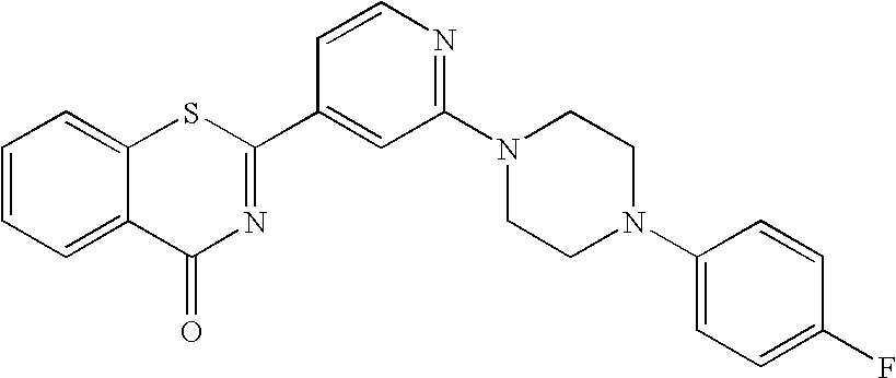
C1=CC=C2C(=C1)SC(C1=CC(N3CCN(C4=CC=C(F)C=C4)CC3)=NC=C1)=NC2=O
